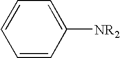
C1=C([NR2])C=CC=C1
